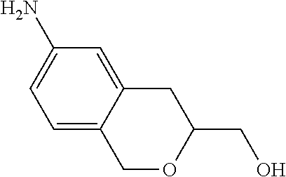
C1=C2C(=CC(N)=C1)CC(CO)OC2
